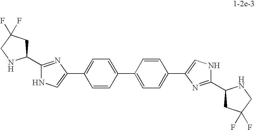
C1=CC(C2=CC=C(C3=CNC(C4CC(F)(F)CN4)=N3)C=C2)=CC=C1C1=CNC(C2CC(F)(F)CN2)=N1
